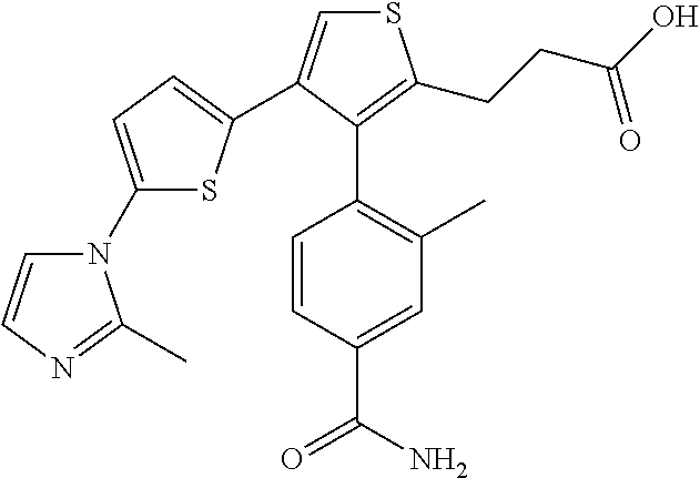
S1C=C(C2=CC=C(N3C=CN=C3C)S2)C(C2=C(C)C=C(C(=O)N)C=C2)=C1CCC(O)=O
